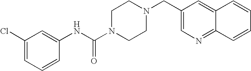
C1(Cl)=CC=CC(NC(N2CCN(CC3=CN=C4C(=C3)C=CC=C4)CC2)=O)=C1
